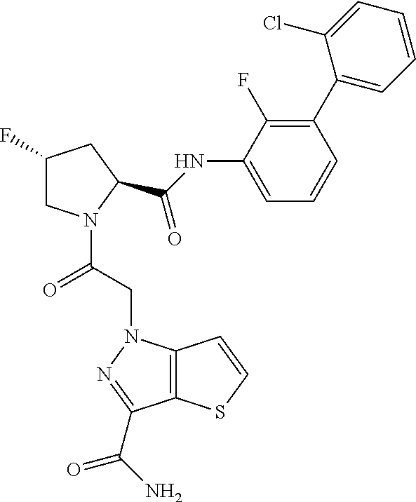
C1(F)CN(C(CN2C3=C(C(C(N)=O)=N2)SC=C3)=O)C(C(NC2=CC=CC(C3=CC=CC=C3Cl)=C2F)=O)C1
